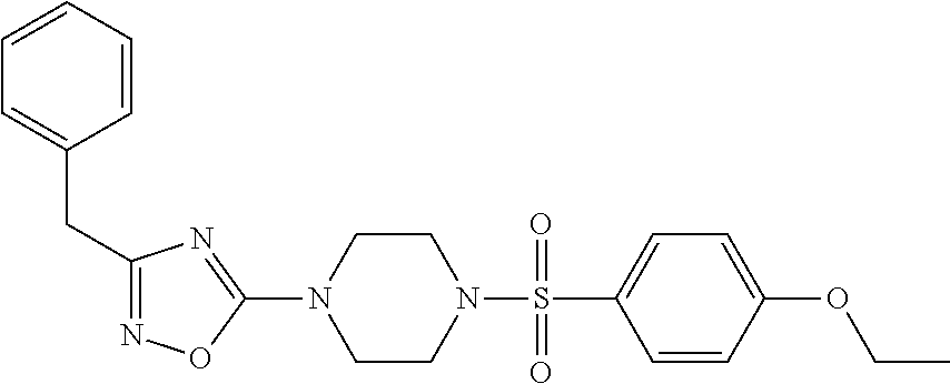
N1=C(CC2=CC=CC=C2)N=C(N2CCN(S(=O)(C3=CC=C(OCC)C=C3)=O)CC2)O1
